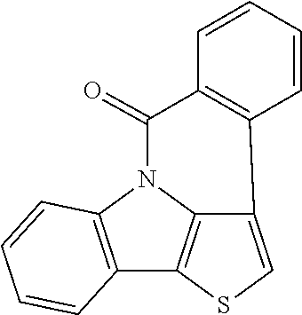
C12=C(N3C4=C1SC=C4C1=C(C3=O)C=CC=C1)C=CC=C2
